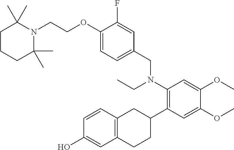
OC1=CC2=C(C=C1)CC(C1=C(N(CC)CC3=CC=C(OCCN4C(C)(C)CCCC4(C)C)C(F)=C3)C=C(OC)C(OC)=C1)CC2
